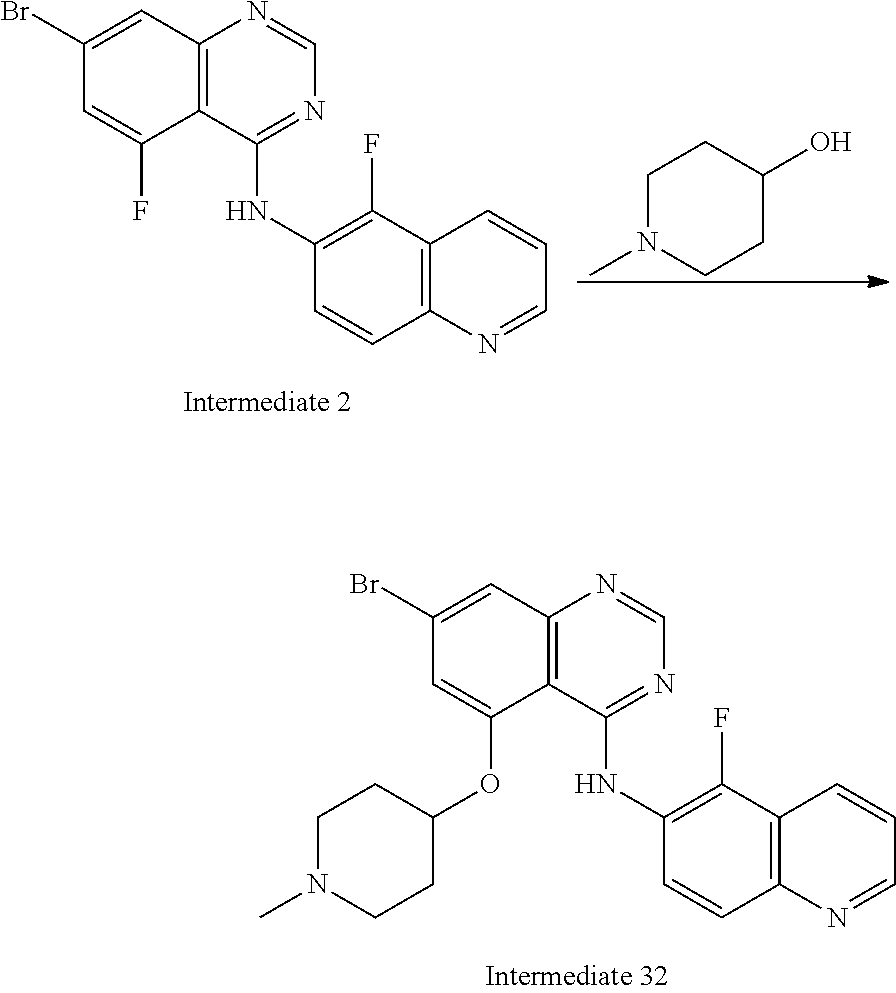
C12=C(C(NC3=C(F)C4=C(C=C3)N=CC=C4)=NC=N1)C(OC1CCN(C)CC1)=CC(Br)=C2.C12=C(C(NC3=C(F)C4=C(C=C3)N=CC=C4)=NC=N1)C(F)=CC(Br)=C2.C1N(C)CCC(O)C1
